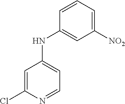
C1=C(Cl)N=CC=C1NC1=CC([NO2])=CC=C1
